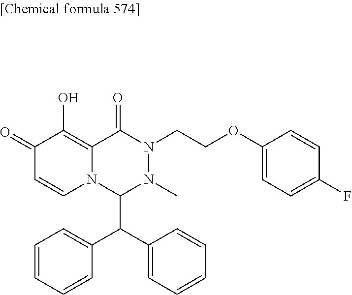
C1(=O)C=CN2C(=C1O)C(=O)N(CCOC1=CC=C(F)C=C1)N(C)C2C(C1=CC=CC=C1)C1=CC=CC=C1
